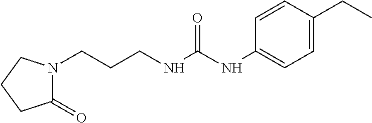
C1(=O)N(CCCNC(NC2=CC=C(CC)C=C2)=O)CCC1
